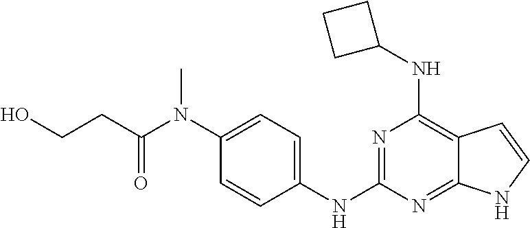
N1=C(NC2=CC=C(N(C(CCO)=O)C)C=C2)N=C2C(=C1NC1CCC1)C=CN2
